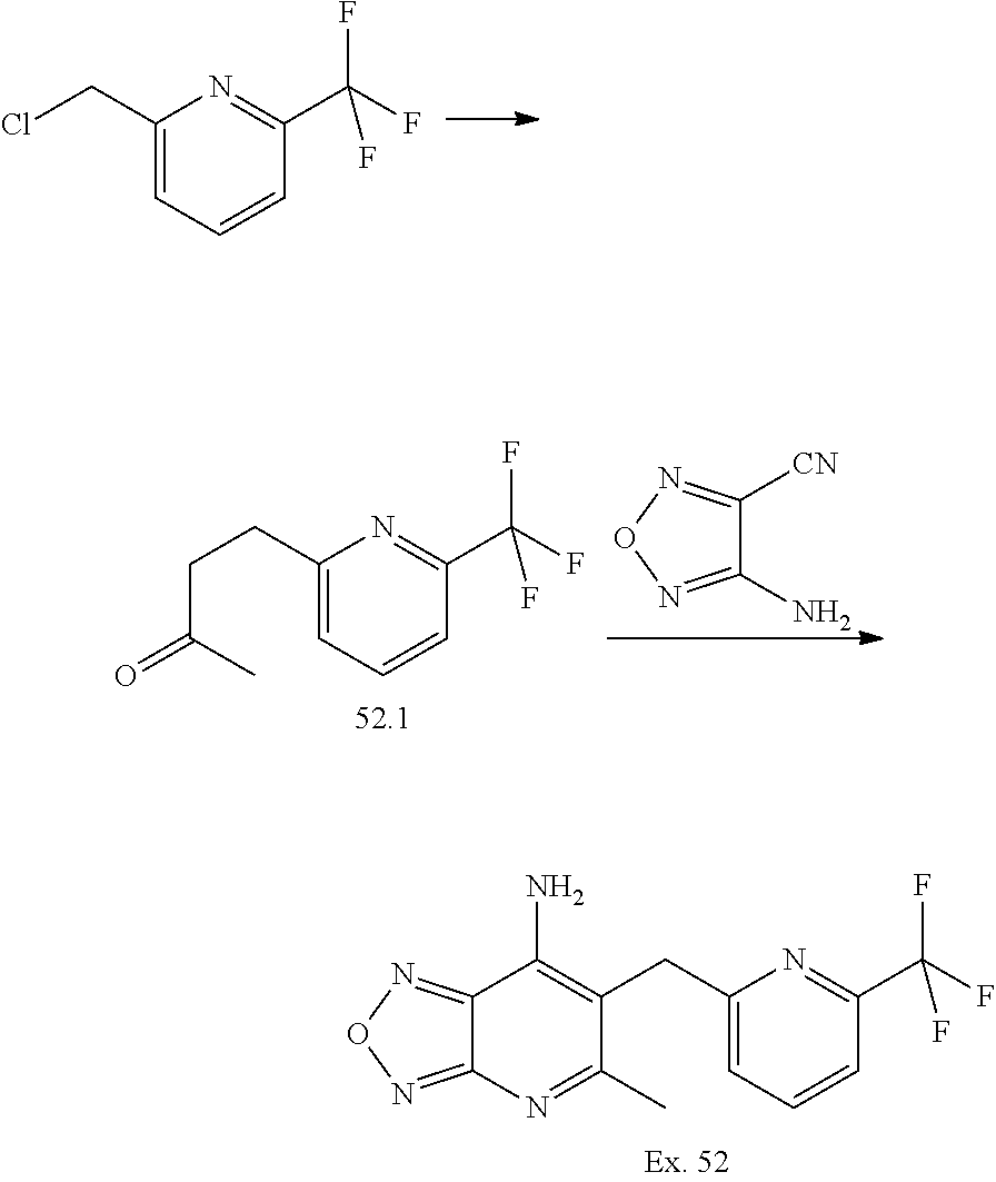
C12=NON=C1N=C(C)C(CC1=CC=CC(C(F)(F)F)=N1)=C2N.C1(CCl)=CC=CC(C(F)(F)F)=N1.C1([CN])=NON=C1N.C1(CCC(C)=O)=CC=CC(C(F)(F)F)=N1
